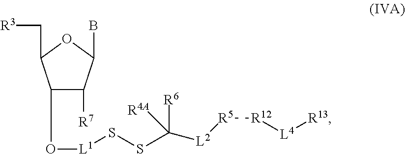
O1C(C[R3])C(O[L1]SSC([L2][R5][R12][L4][R13])([R4A])[R6])C([R7])C1B
